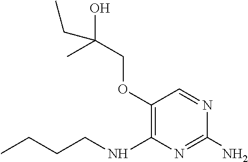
O(C1=C(NCCCC)N=C(N)N=C1)CC(O)(C)CC
